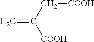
C=C(C[COOH])[COOH]
